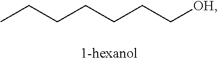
C(CCCCC[OH])C
